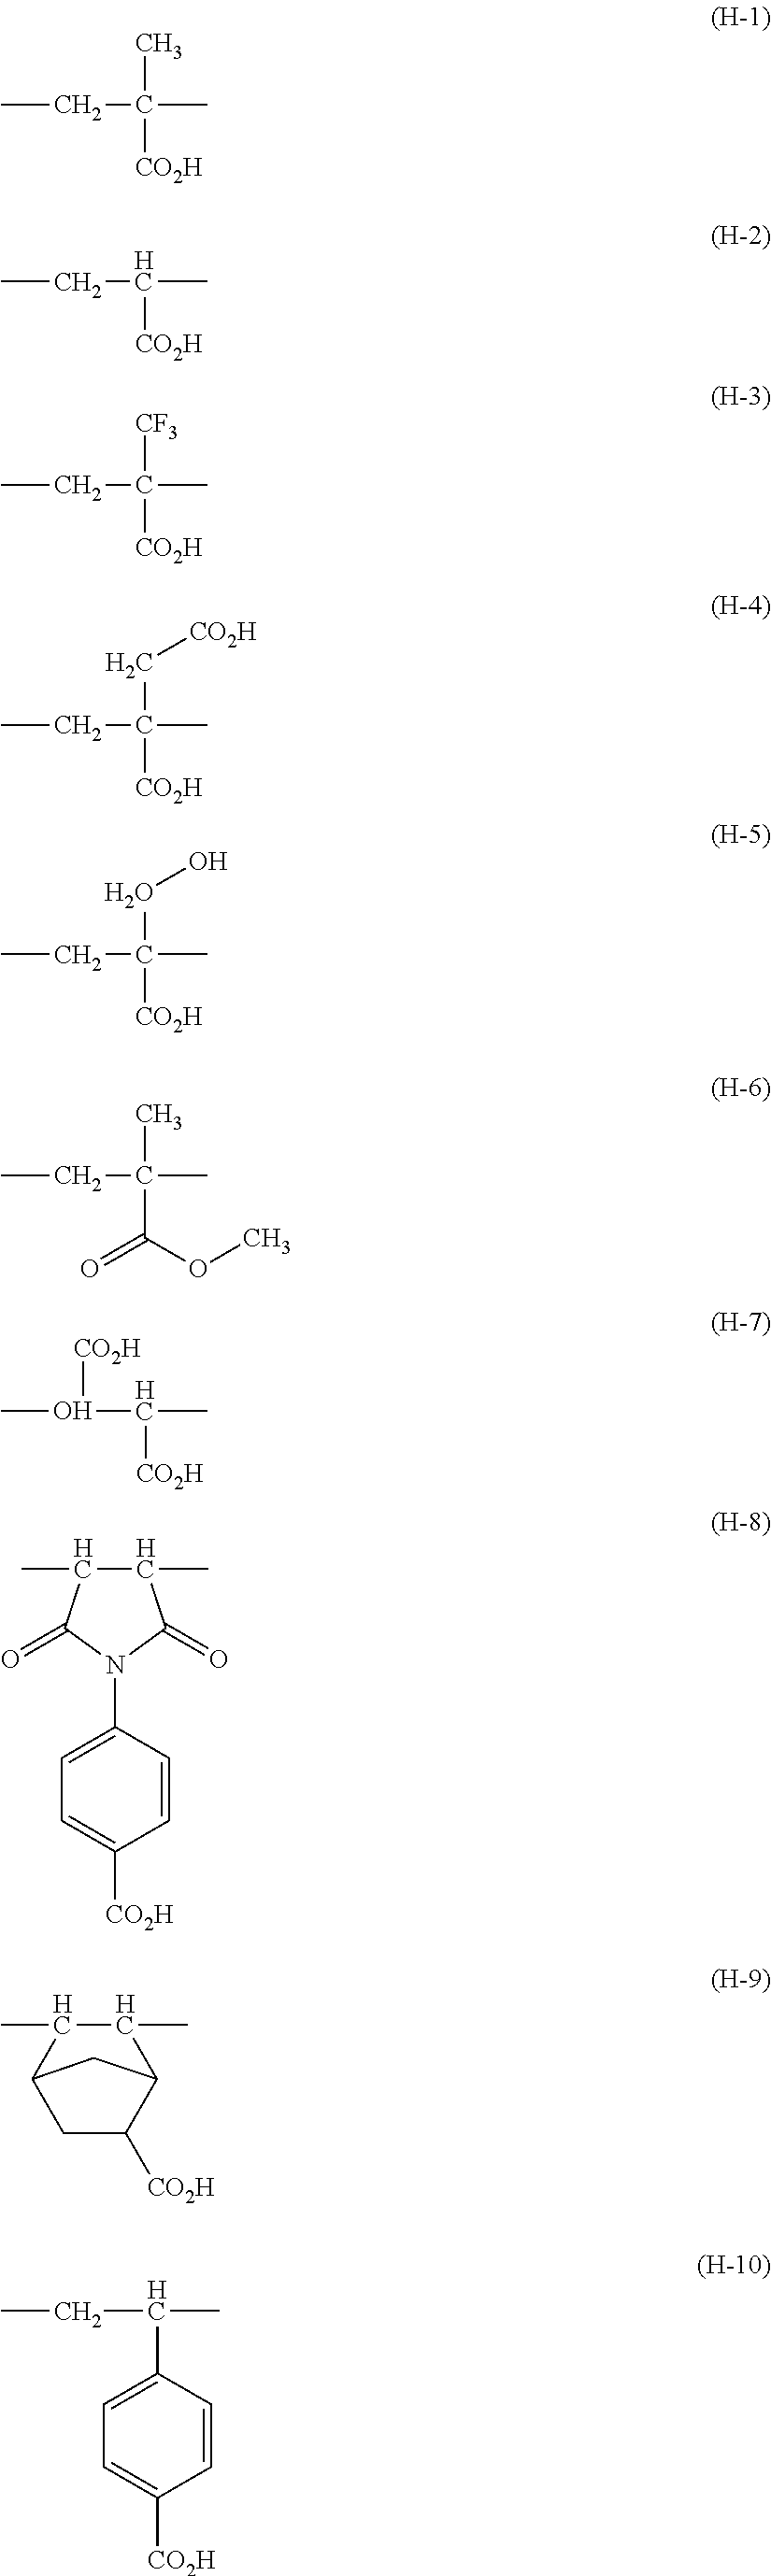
CCC(C)(C)[CO2H].CCC(C)[CO2H].CCC(C)([CO2H])[CF3].CCC(C)([CO2H])C[CO2H].CCC(C)([CO2H])OO.CCC(C)(C(=O)OC)C.CO(C(C)[CO2H])[CO2H].C1(C)C(C)C(=O)N(C2=CC=C([CO2H])C=C2)C1=O.C1(C)C(C)C2CC([CO2H])C1C2.C1=CC(C(C)CC)=CC=C1[CO2H]
